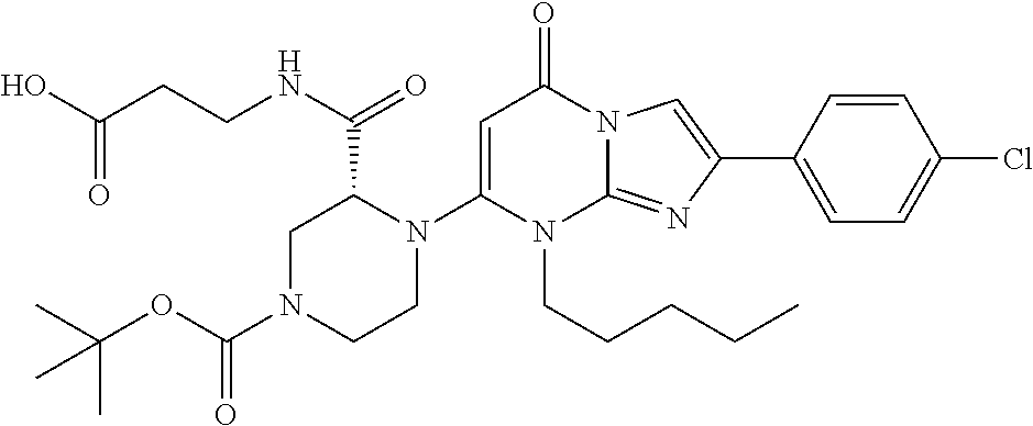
N1(C2=CC(=O)N3C(=NC(C4=CC=C(Cl)C=C4)=C3)N2CCCCC)C(C(=O)NCCC(O)=O)CN(C(OC(C)(C)C)=O)CC1
